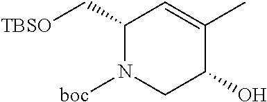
C1(C[TBSO])N([boc])CC(O)C(C)=C1
